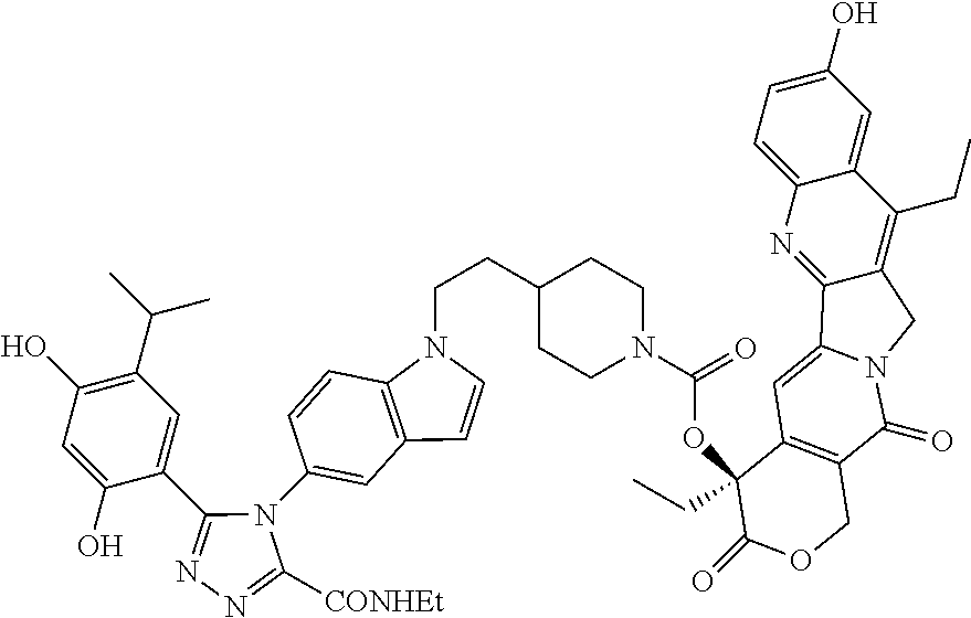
OC1=CC=C2C(=C1)C(CC)=C1CN3C(=O)C4=C(C=C3C1=N2)C(CC)(OC(=O)N1CCC(CCN2C3=C(C=C(N5C([CONHEt])=NN=C5C5=CC(C(C)C)=C(O)C=C5O)C=C3)C=C2)CC1)C(=O)OC4
